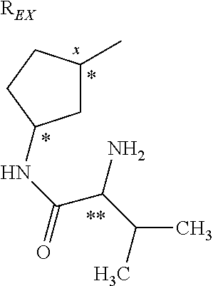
[REX].C1(C)CC(NC(C(N)C(C)C)=O)CC1.[x].*.*.[**]
